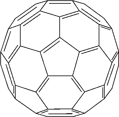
C1=CC2=C3C4=C1C1=C5=C6=C(CC1)C1=C7=C8=C9C%10=C%11C(=C3C3=C2CCC2=C%12C=CC(=C8CC1)C9=C%12C%11=C=32)C(=C45)C%10=C67
